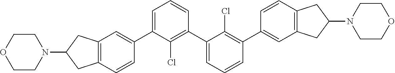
C1=C(C2=CC3=C(C=C2)CC(N2CCOCC2)C3)C(Cl)=C(C2=CC=CC(C3=CC4=C(C=C3)CC(N3CCOCC3)C4)=C2Cl)C=C1
